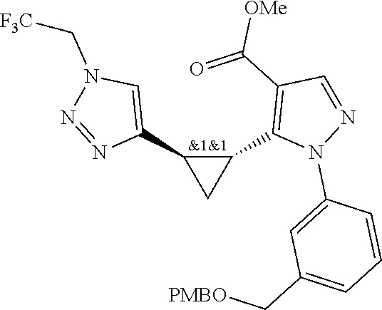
C1(C2=C(C(=O)[OMe])C=NN2C2=CC(C[PMBO])=CC=C2)C(C2=CN(C[F3C])N=N2)C1
